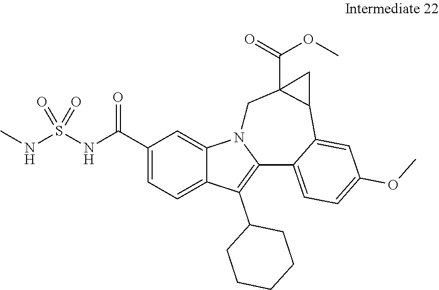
C1(C(NS(NC)(=O)=O)=O)=CC=C2C(=C1)N1C(=C2C2CCCCC2)C2=CC=C(OC)C=C2C2C(C(=O)OC)(C1)C2
